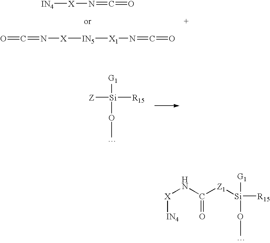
[IN4][X]N=C=O.[IN5]([X1]N=C=O)[X]N=C=O.[Z][Si]([R15])([G1])OC.[X](NC([Z1][Si]([R15])([G1])OC)=O)[IN4]
